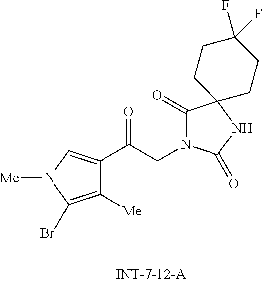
C1([Me])=C(Br)N([Me])C=C1C(CN1C(=O)C2(NC1=O)CCC(F)(F)CC2)=O
